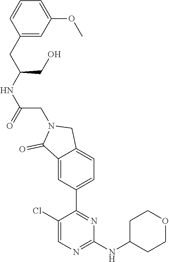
C1(Cl)=CN=C(NC2CCOCC2)N=C1C1=CC=C2C(=C1)C(=O)N(CC(NC(CC1=CC(OC)=CC=C1)CO)=O)C2
